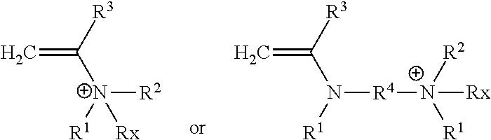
[R3]C([N+]([R1])([R2])[Rx])=C.[R3]C(N([R1])[R4][N+]([R1])([R2])[Rx])=C
